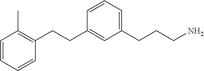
C1=CC=CC(CCC2=CC(CCCN)=CC=C2)=C1C
